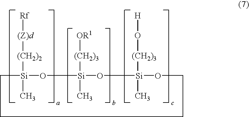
[Rf][(Z)d][(CH2)2][Si]1(C)CCCCO[Si]([(CH2)3]O[H])(C)O[Si]([(CH2)3][OR1])(C)O1
